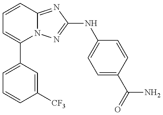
C1=C(C2=CC=CC3=NC(NC4=CC=C(C(=O)N)C=C4)=NN23)C=C([CF3])C=C1
